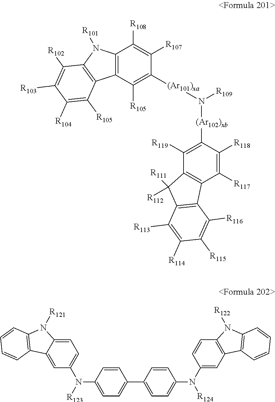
[(Ar102)xb](C1=C([R119])C2=C(C([R117])=C1[R118])C1=C(C2([R111])[R112])C([R113])=C([R114])C([R115])=C1[R116])N([(Ar101)xa]C1=C([R105])C2=C(C([R108])=C1[R107])N([R101])C1=C2C([R105])=C([R104])C([R103])=C1[R102])[R109].C1=CC(N(C2=CC=C3C(=C2)C2=C(N3[R121])C=CC=C2)[R123])=CC=C1C1=CC=C(N([R124])C2=CC3=C(C=C2)N([R122])C2=C3C=CC=C2)C=C1
